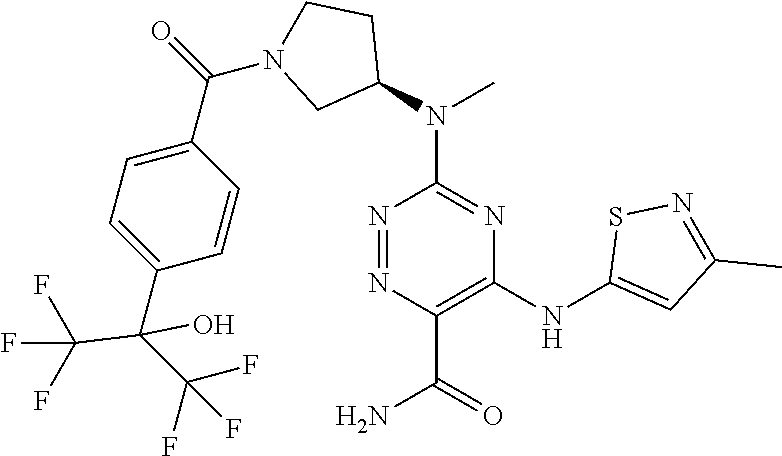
N(C1=NC(NC2=CC(C)=NS2)=C(C(=O)N)N=N1)(C)C1CCN(C(=O)C2=CC=C(C(C(F)(F)F)(O)C(F)(F)F)C=C2)C1
